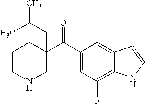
C1(C(C2=CC(F)=C3C(=C2)C=CN3)=O)(CC(C)C)CCCNC1
